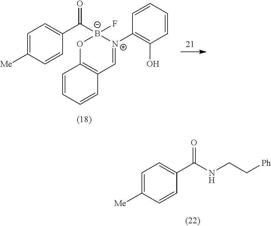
C1=C([Me])C=CC(C([B-]2(F)OC3=C(C=[N+]2C2=C(O)C=CC=C2)C=CC=C3)=O)=C1.C1=C([Me])C=CC(C(NCC[Ph])=O)=C1
